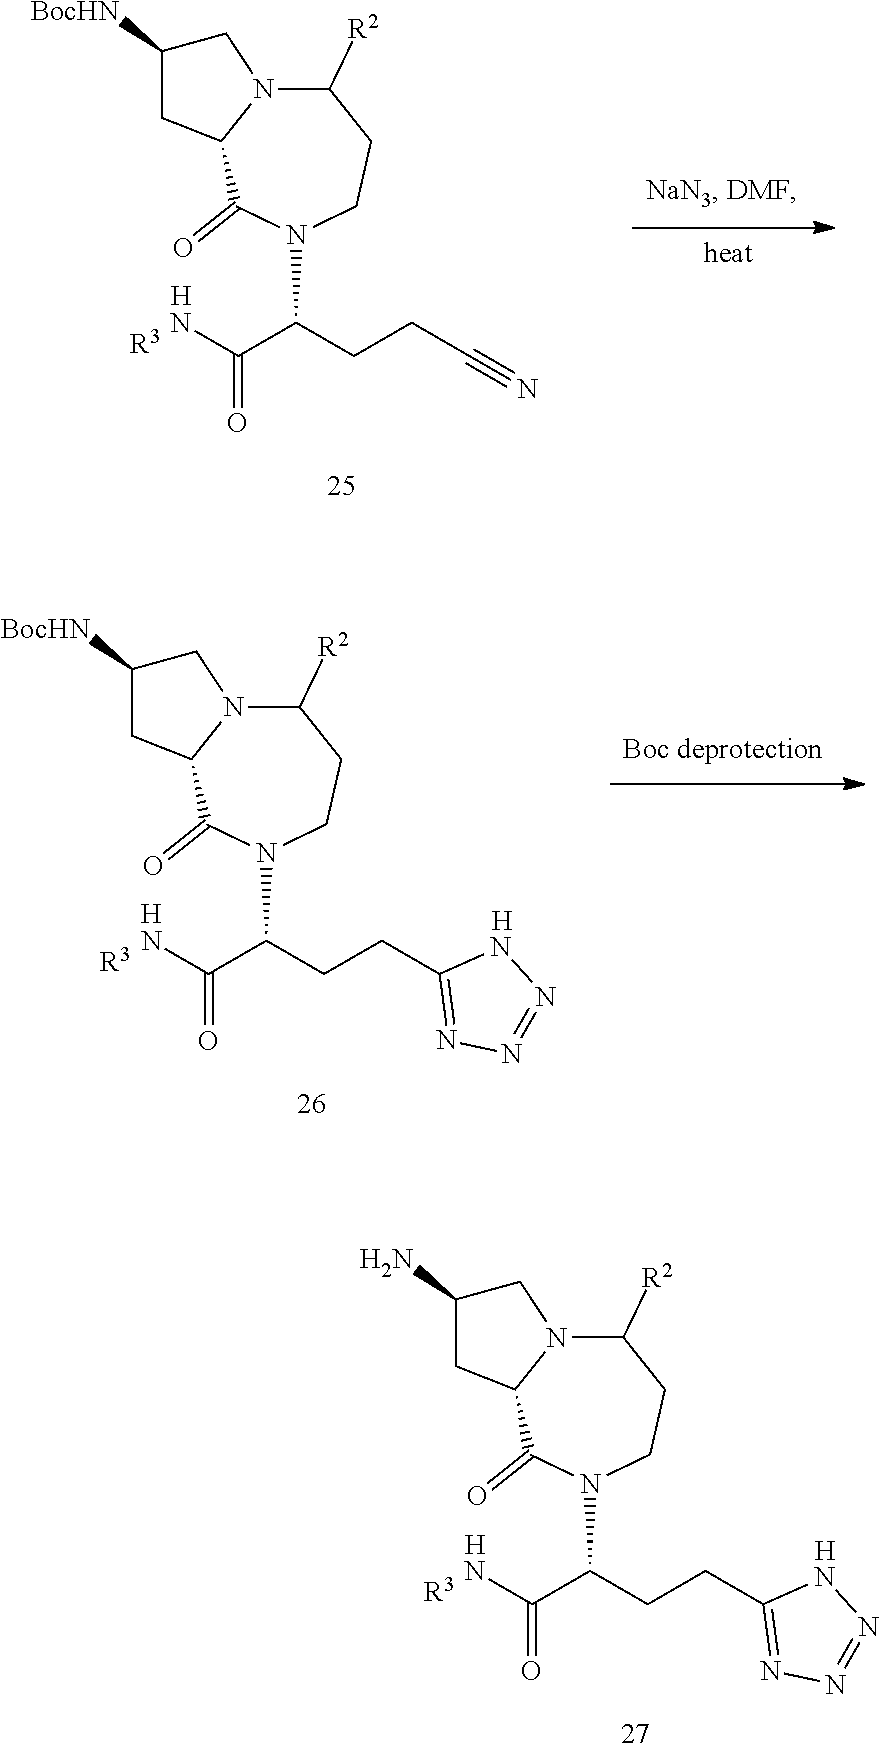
C1([R2])N2C(C(=O)N(C(CCC#N)C(N)=O)CC1)CC([BocHN])C2.[H].[R3].C1([R2])N2C(C(=O)N(C(CCC3=NN=NN3)C(N)=O)CC1)CC([BocHN])C2.[H].[R3].[H].C1([R2])N2C(C(=O)N(C(CCC3=NN=NN3)C(N)=O)CC1)CC(N)C2.[H].[R3].[H]
